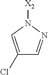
C1(Cl)=CN([X2])N=C1
